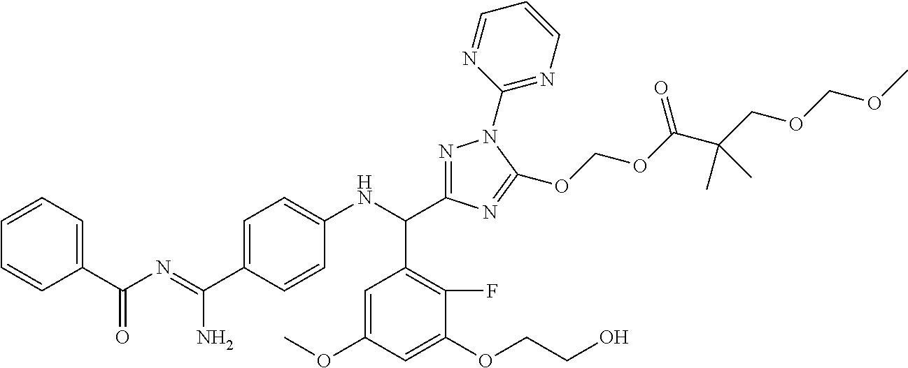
C(C1=CC=C(NC(C2=C(F)C(OCCO)=CC(OC)=C2)C2=NN(C3=NC=CC=N3)C(OCOC(C(COCOC)(C)C)=O)=N2)C=C1)(=NC(C1=CC=CC=C1)=O)N
